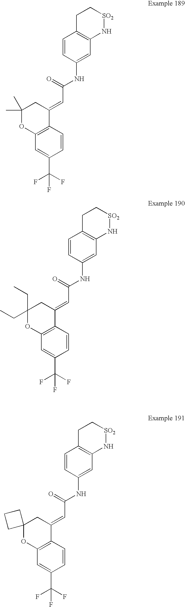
C1=CC(NC(=O)C=C2C3=C(C=C(C(F)(F)F)C=C3)OC(C)(C)C2)=CC2=C1CC[SO2]N2.C1=CC(NC(=O)C=C2C3=C(C=C(C(F)(F)F)C=C3)OC(CC)(CC)C2)=CC2=C1CC[SO2]N2.C1=CC(NC(=O)C=C2C3=C(C=C(C(F)(F)F)C=C3)OC3(C2)CCC3)=CC2=C1CC[SO2]N2
